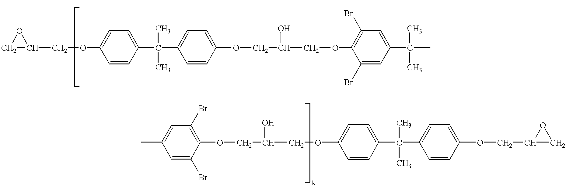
C1C(COC2=CC=C(C(C3=CC=C(OCC(COC4=C(Br)C=C(C(C)(C)C)C=C4Br)O)C=C3)(C)C)C=C2)O1.C1(C)=CC(Br)=C(OCC(O)COC2=CC=C(C(C3=CC=C(OCC4CO4)C=C3)(C)C)C=C2)C(Br)=C1
